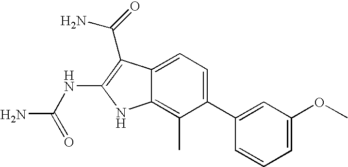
C1(C2=CC(OC)=CC=C2)=CC=C2C(=C1C)NC(NC(N)=O)=C2C(N)=O
